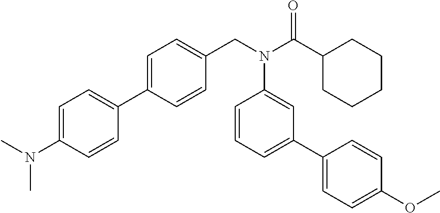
C1(C2=CC=C(CN(C(C3CCCCC3)=O)C3=CC(C4=CC=C(OC)C=C4)=CC=C3)C=C2)=CC=C(N(C)C)C=C1
